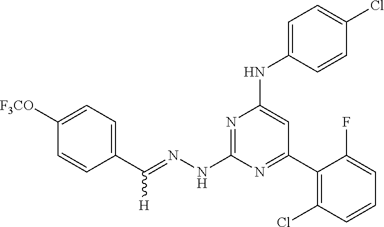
C1(C(=NNC2=NC(NC3=CC=C(Cl)C=C3)=CC(C3=C(Cl)C=CC=C3F)=N2)[H])=CC=C([F3CO])C=C1
